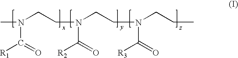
CN(CCN(CCN(CCC)C(=O)[R3])C(=O)[R2])C(=O)[R1]
